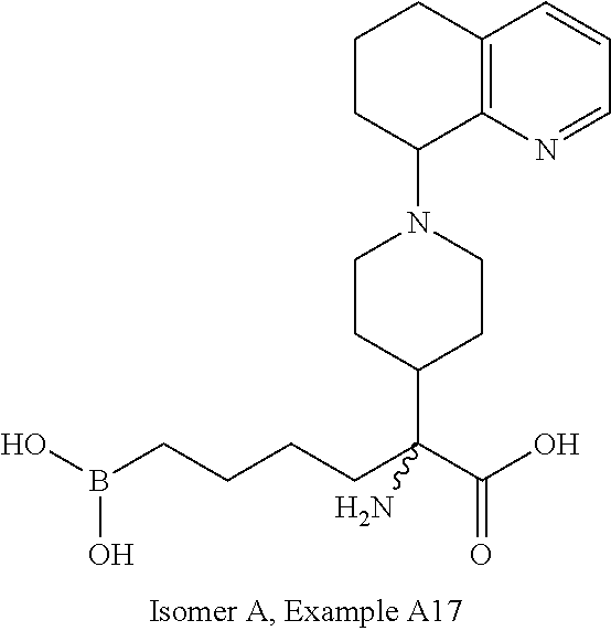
OB(CCCCC(C(O)=O)(N)C1CCN(C2C3=C(CCC2)C=CC=N3)CC1)O
